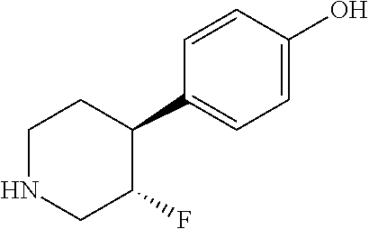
C1=C(O)C=CC(C2C(F)CNCC2)=C1
